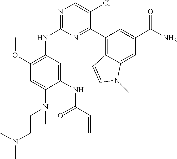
C1(NC(=O)C=C)=CC(NC2=NC=C(Cl)C(C3=C4C(=CC(C(N)=O)=C3)N(C)C=C4)=N2)=C(OC)C=C1N(CCN(C)C)C
